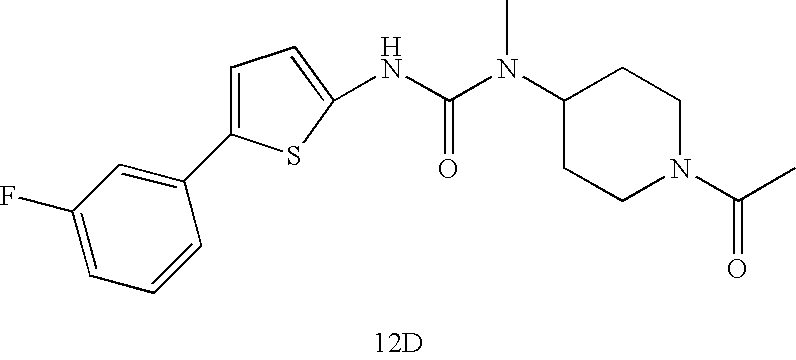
C1=CC(C2=CC=C(NC(N(C3CCN(C(C)=O)CC3)C)=O)S2)=CC(F)=C1.[12D]
